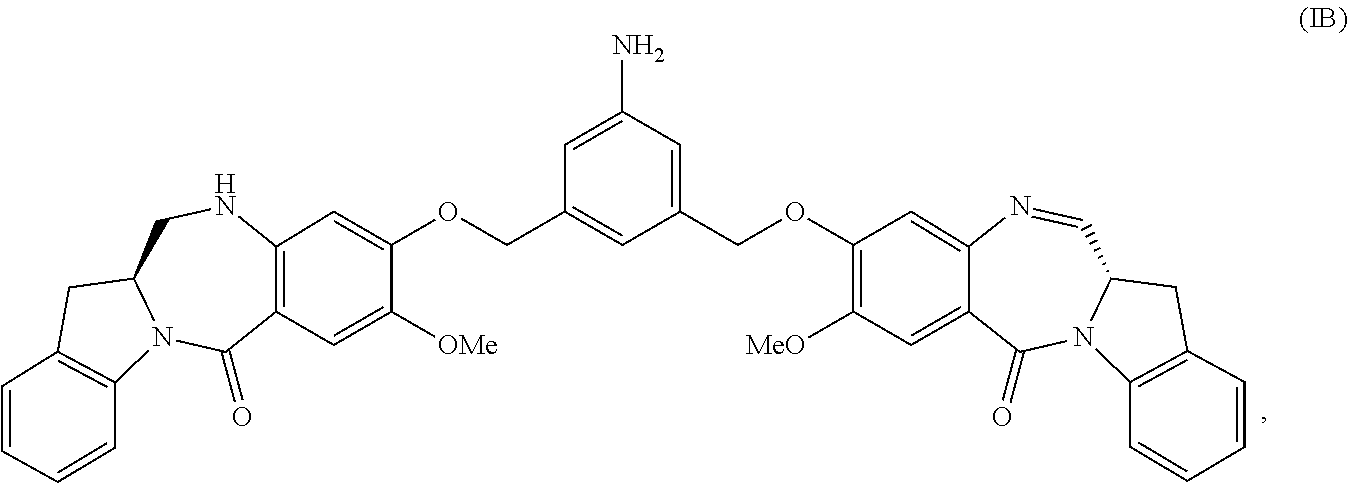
C12=CC([MeO])=C(OCC3=CC(N)=CC(COC4=CC5=C(C=C4[OMe])C(=O)N4C(CN5)CC5=C4C=CC=C5)=C3)C=C1N=CC1N(C2=O)C2=C(C1)C=CC=C2
